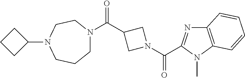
C(N1CC(C(=O)N2CCCN(C3CCC3)CC2)C1)(=O)C1=NC2=C(N1C)C=CC=C2
